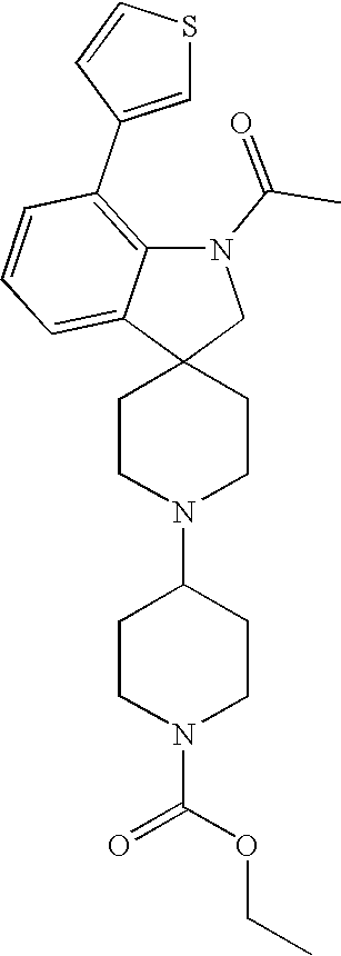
C1CN(C2CCN(C(OCC)=O)CC2)CCC12CN(C(=O)C)C1=C(C3=CSC=C3)C=CC=C21
